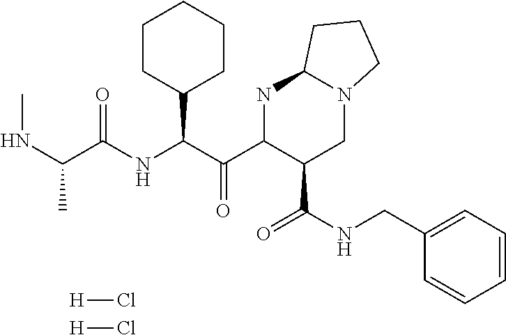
CNC(C)C(NC(C(C1C(C(NCC2=CC=CC=C2)=O)CN2C(N1)CCC2)=O)C1CCCCC1)=O.[H]Cl.[H]Cl
